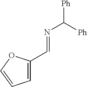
N(C([Ph])[Ph])=CC1=CC=CO1
